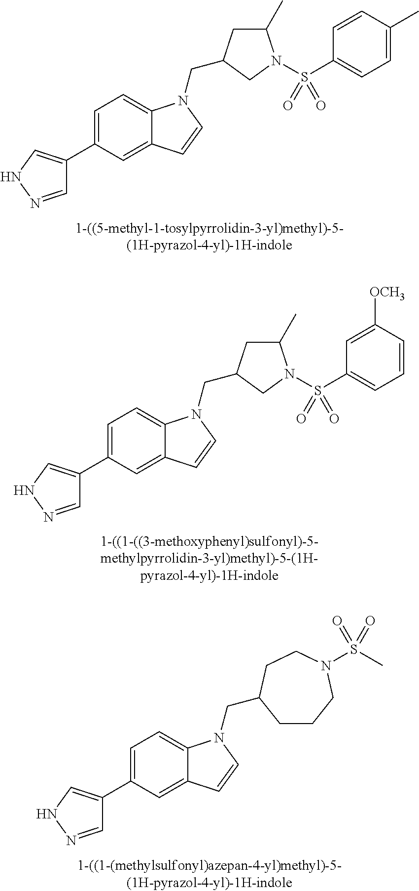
C1=NNC=C1C1=CC=C2C(=C1)C=CN2CC1CC(C)N(S(C2=CC=C(C)C=C2)(=O)=O)C1.C1=NNC=C1C1=CC=C2C(=C1)C=CN2CC1CC(C)N(S(C2=CC=CC([OCH3])=C2)(=O)=O)C1.C1=NNC=C1C1=CC=C2C(=C1)C=CN2CC1CCCN(S(C)(=O)=O)CC1
